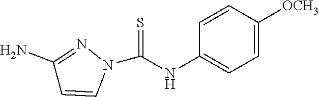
C1(NC(N2N=C(N)C=C2)=S)=CC=C([OCH3])C=C1
